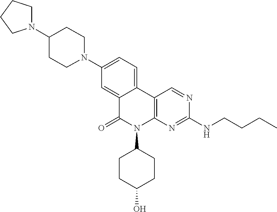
C12=CC(N3CCC(N4CCCC4)CC3)=CC=C1C1=C(N(C3CCC(O)CC3)C2=O)N=C(NCCCC)N=C1
